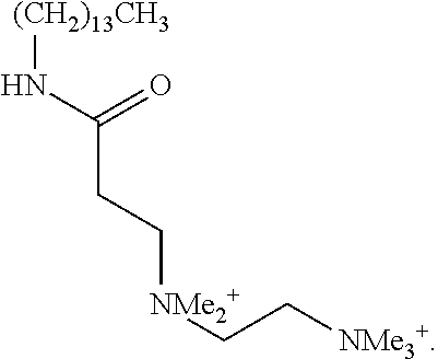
[(CH2)13CH3]NC(CC[NMe2+]CC[NMe3+])=O
